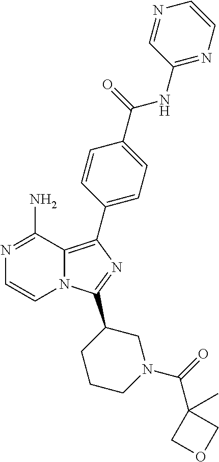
N1=C(N)C2=C(C3=CC=C(C(=O)NC4=NC=CN=C4)C=C3)N=C(C3CCCN(C(=O)C4(C)COC4)C3)N2C=C1
